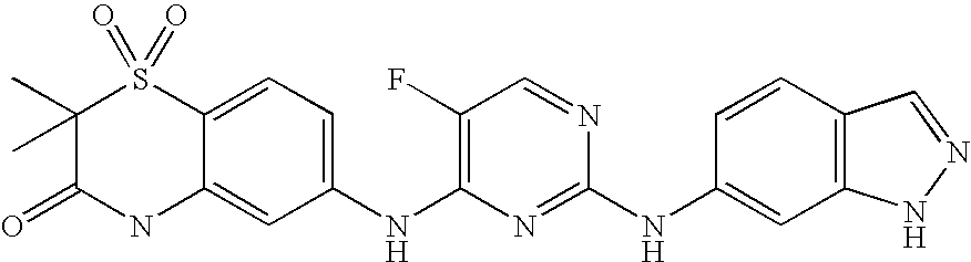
C1(F)=C(NC2=CC=C3C(=C2)NC(=O)C(C)(C)S3(=O)=O)N=C(NC2=CC3=C(C=C2)C=NN3)N=C1
